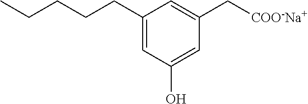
C1(CCCCC)=CC(O)=CC(C[COO-Na+])=C1
